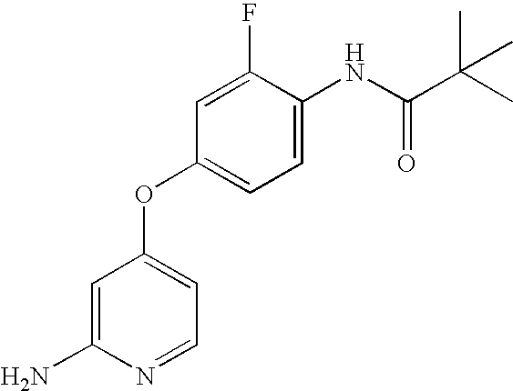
C1=C(N)N=CC=C1OC1=CC=C(NC(C(C)(C)C)=O)C(F)=C1
